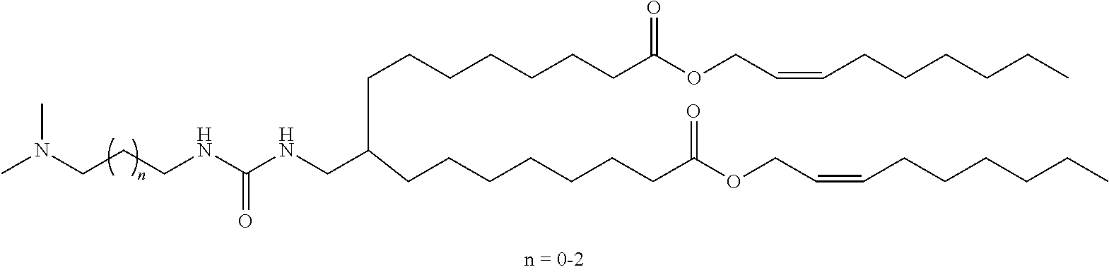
C(CCNC(NCC(CCCCCCCC(OCC=CCCCCCC)=O)CCCCCCCC(OCC=CCCCCCC)=O)=O)N(C)C
